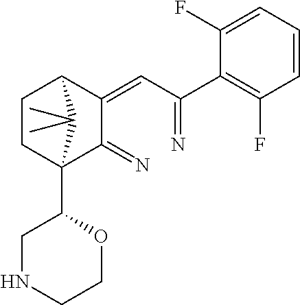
C1CC2(C3CNCCO3)C(=N)C(=CC(=N)C3=C(F)C=CC=C3F)C1C2(C)C
